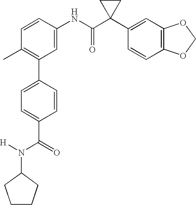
C1(NC(C2(C3=CC4=C(C=C3)OCO4)CC2)=O)=CC(C2=CC=C(C(=O)N([H])C3CCCC3)C=C2)=C(C)C=C1
